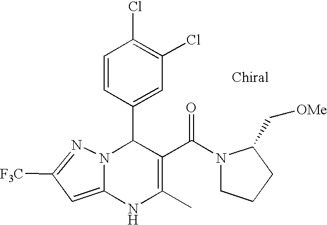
C1(C2N3C(=CC([F3C])=N3)NC(C)=C2C(=O)N2CCCC2C[OMe])=CC(Cl)=C(Cl)C=C1
